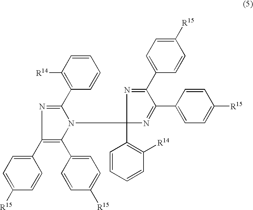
C1=C([R15])C=CC(C2=C(C3=CC=C([R15])C=C3)N(C3(C4=C([R14])C=CC=C4)N=C(C4=CC=C([R15])C=C4)C(C4=CC=C([R15])C=C4)=N3)C(C3=C([R14])C=CC=C3)=N2)=C1
